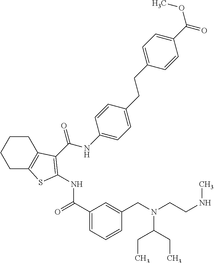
C1C2=C(CCC1)C(C(NC1=CC=C(CCC3=CC=C(C(=O)OC)C=C3)C=C1)=O)=C(NC(=O)C1=CC=CC(CN(CCNC)C(CC)CC)=C1)S2
